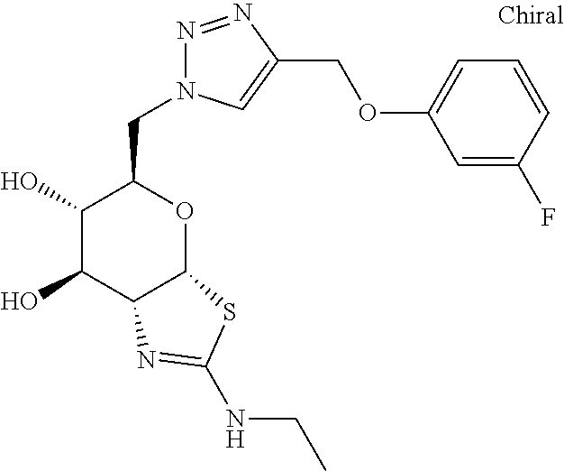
C1(O)C(O)C2C(OC1CN1N=NC(COC3=CC=CC(F)=C3)=C1)SC(NCC)=N2
